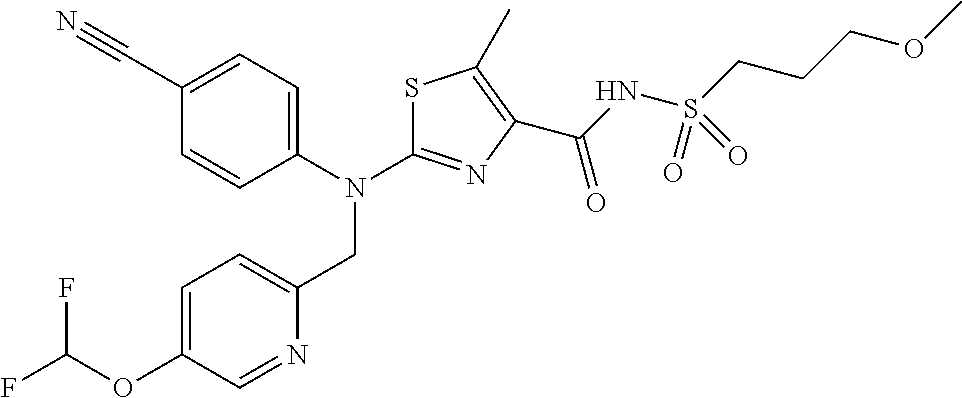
C1=C(OC(F)F)C=NC(CN(C2=NC(C(NS(CCCOC)(=O)=O)=O)=C(C)S2)C2=CC=C(C#N)C=C2)=C1
